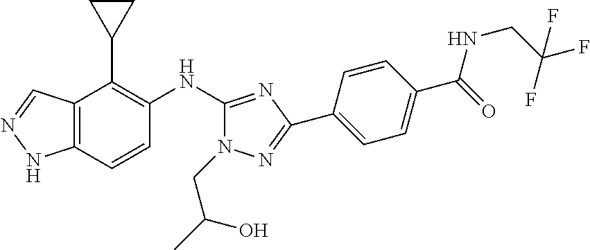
C12=C(C=CC(NC3=NC(C4=CC=C(C(NCC(F)(F)F)=O)C=C4)=NN3CC(C)O)=C1C1CC1)NN=C2
